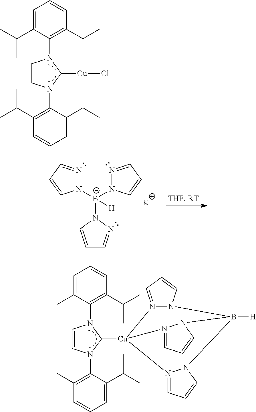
C1=C(C(C)C)C(N2C=CN(C3=C(C(C)C)C=CC=C3C(C)C)C2[Cu]Cl)=C(C(C)C)C=C1.N1=CC=CN1[B-](N1N=CC=C1)(N1C=CC=N1)[H].[K].C1=C(C)C(N2C=CN(C3=C(C)C=CC=C3C(C)C)C2[Cu]23N4=CC=CN4B([H])(N4N2=CC=C4)N2N3=CC=C2)=C(C(C)C)C=C1
